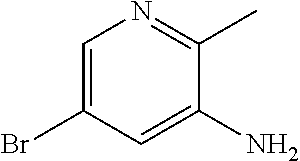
C1=C(Br)C=C(N)C(C)=N1
